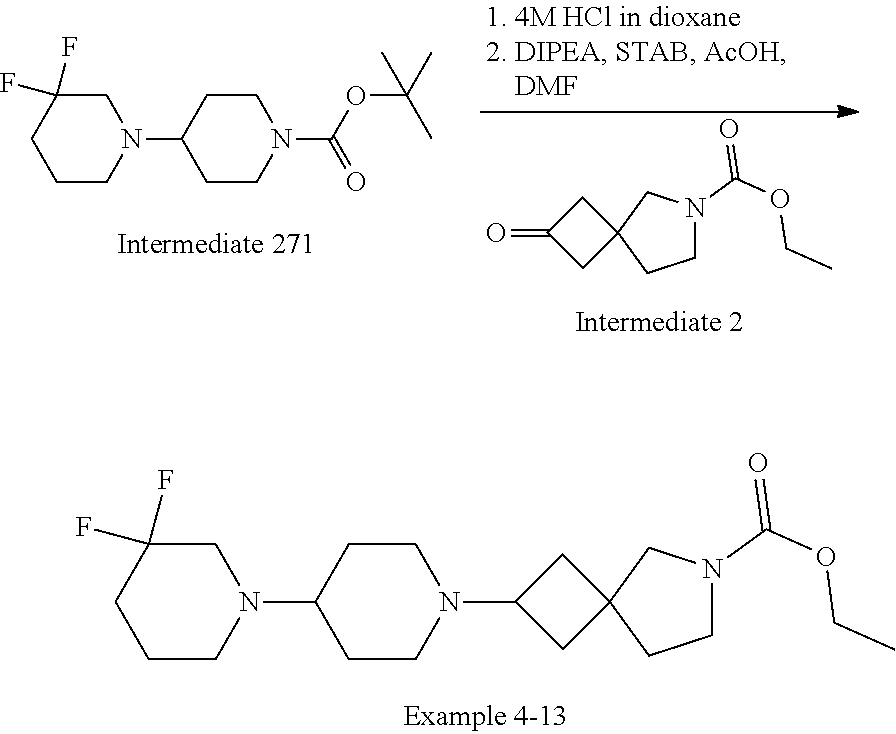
C1N(C(OCC)=O)CC2(C1)CC(N1CCC(N3CC(F)(F)CCC3)CC1)C2.C1(N2CC(F)(F)CCC2)CCN(C(OC(C)(C)C)=O)CC1.C1N(C(OCC)=O)CC2(C1)CC(=O)C2
